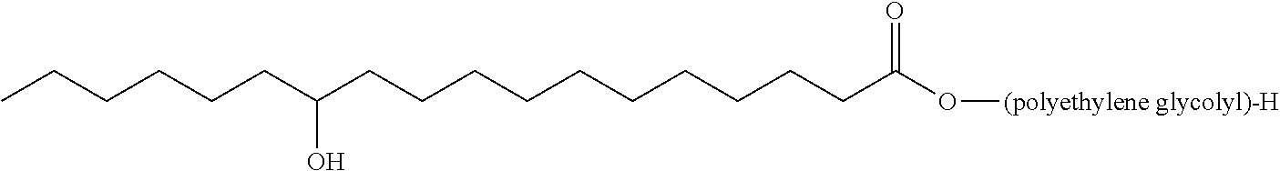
C(CC(CCCCCCCCCCC(=O)O[(polyethylene glycolyl)-H])O)CCCC
